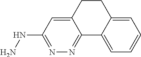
C12=CC(NN)=NN=C1C1=CC=CC=C1CC2
